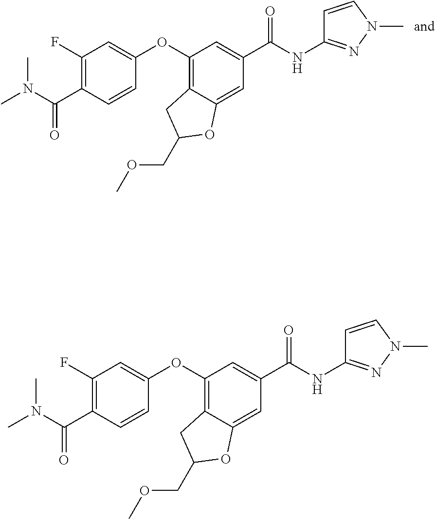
C1(F)=C(C(N(C)C)=O)C=CC(OC2=C3C(=CC(C(NC4=NN(C)C=C4)=O)=C2)OC(COC)C3)=C1.C1(F)=C(C(N(C)C)=O)C=CC(OC2=C3C(=CC(C(NC4=NN(C)C=C4)=O)=C2)OC(COC)C3)=C1
